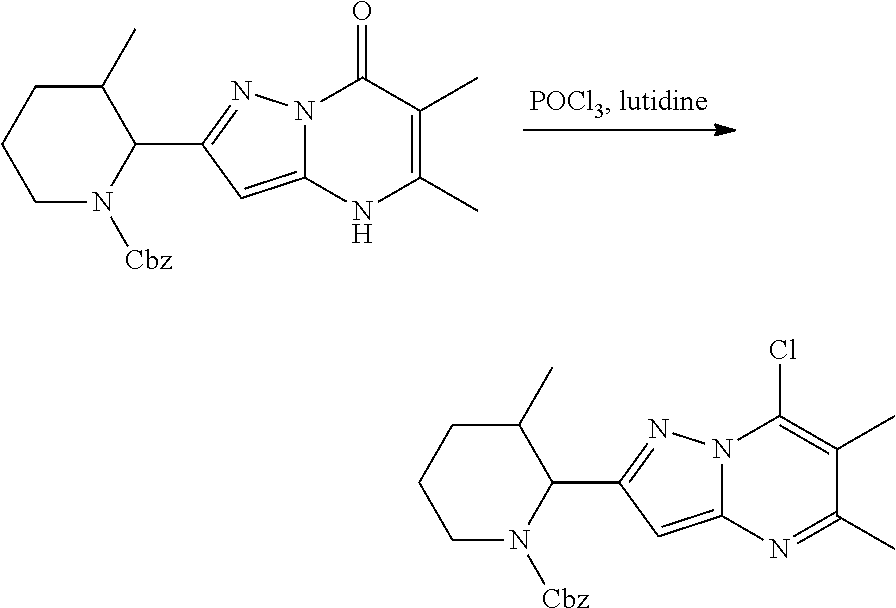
C1CC(C)C(C2=NN3C(=C2)N=C(C)C(C)=C3Cl)N([Cbz])C1.C1CC(C)C(C2=NN3C(=C2)NC(C)=C(C)C3=O)N([Cbz])C1
